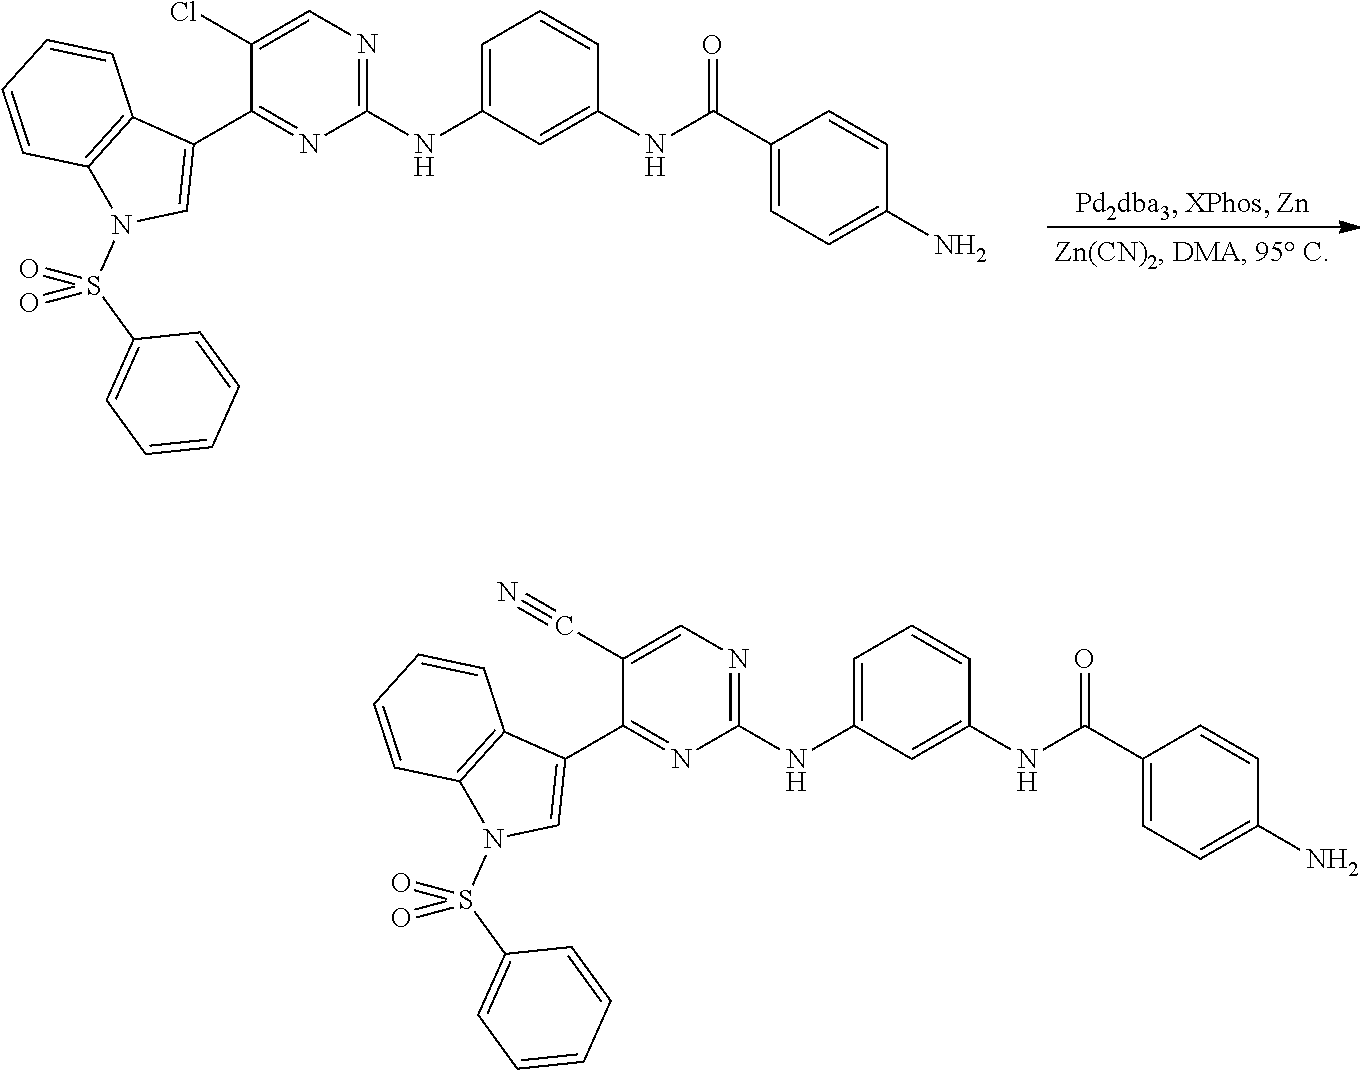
C1(NC2=CC=CC(NC(C3=CC=C(N)C=C3)=O)=C2)=NC=C(Cl)C(C2=CN(S(C3=CC=CC=C3)(=O)=O)C3=C2C=CC=C3)=N1.C1(NC2=CC=CC(NC(C3=CC=C(N)C=C3)=O)=C2)=NC=C(C#N)C(C2=CN(S(C3=CC=CC=C3)(=O)=O)C3=C2C=CC=C3)=N1
